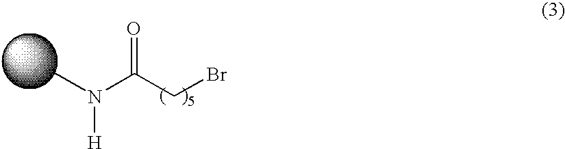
N(C)(C(CBr)=O)[H]
